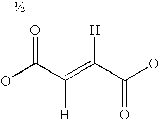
OC(C(=C(C(O)=O)[H])[H])=O
